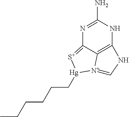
N1=C(N)NC2=C3C1=[S+][Hg](CCCCCC)[N+]3=CN2
